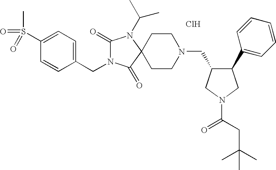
Cl.C1(S(C)(=O)=O)=CC=C(CN2C(=O)N(C(C)C)C3(C2=O)CCN(CC2C(C4=CC=CC=C4)CN(C(=O)CC(C)(C)C)C2)CC3)C=C1
